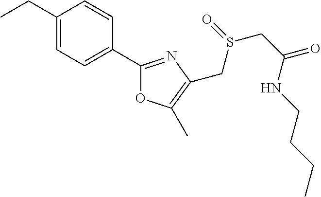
C1(CC)=CC=C(C2=NC(CS(=O)CC(=O)NCCCC)=C(C)O2)C=C1
